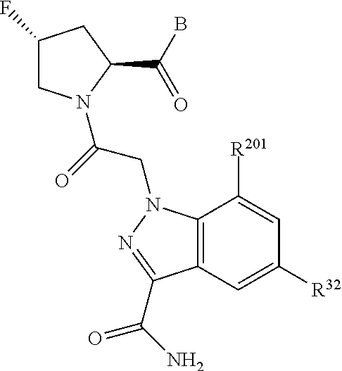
C1(F)CN(C(=O)CN2C3=C(C=C([R32])C=C3[R201])C(C(=O)N)=N2)C(C(B)=O)C1
